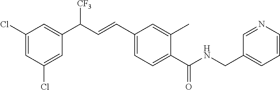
C1(Cl)=CC(Cl)=CC(C(C=CC2=CC=C(C(=O)NCC3=CC=CN=C3)C(C)=C2)[CF3])=C1
